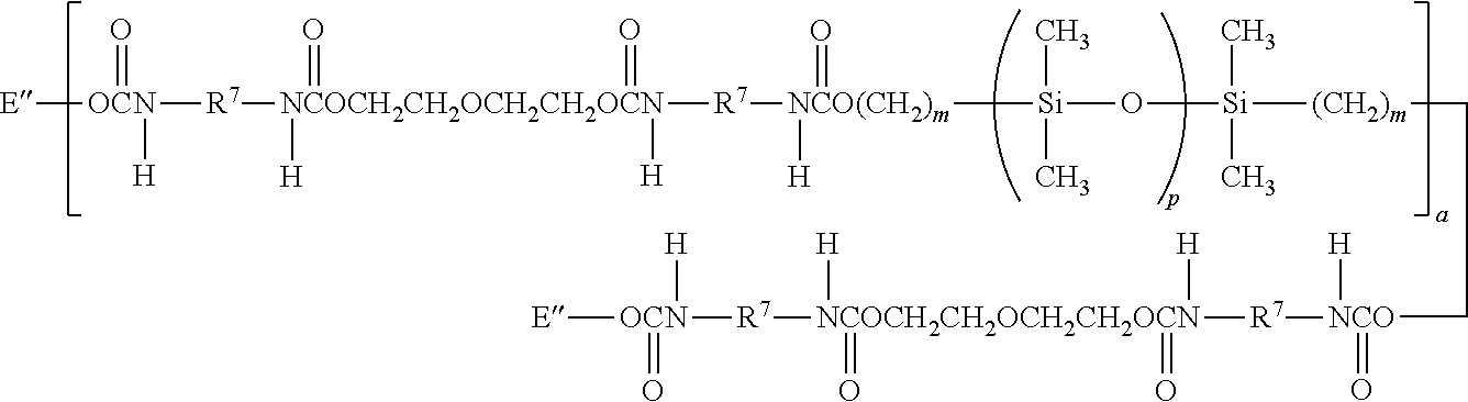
[E][OCN]([R7][NCOCH2CH2OCH2CH2OCN]([R7][NCO(CH2)m]([Si](O[Si]([(CH2)m]CC[NCO]([H])(=O)[R7][NCOCH2CH2OCH2CH2OCN]([R7][OCN]([E])(=O)[H])([H])(=O)([H])=O)(C)C)(C)C)([H])=O)([H])(=O)(=O)[H])(=O)[H]
